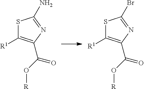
S1C([R1])=C(C(O[R])=O)N=C1N.S1C([R1])=C(C(O[R])=O)N=C1Br
